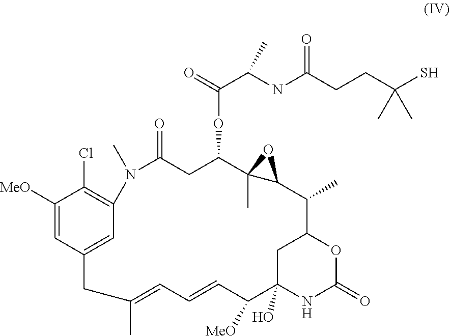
C1([MeO])=CC2=CC(=C1Cl)N(C)C(=O)CC(OC(C(NC(CCC(S)(C)C)=O)C)=O)C1(C)C(C(C)C3CC(O)(C([MeO])C=CC=C(C)C2)NC(=O)O3)O1
